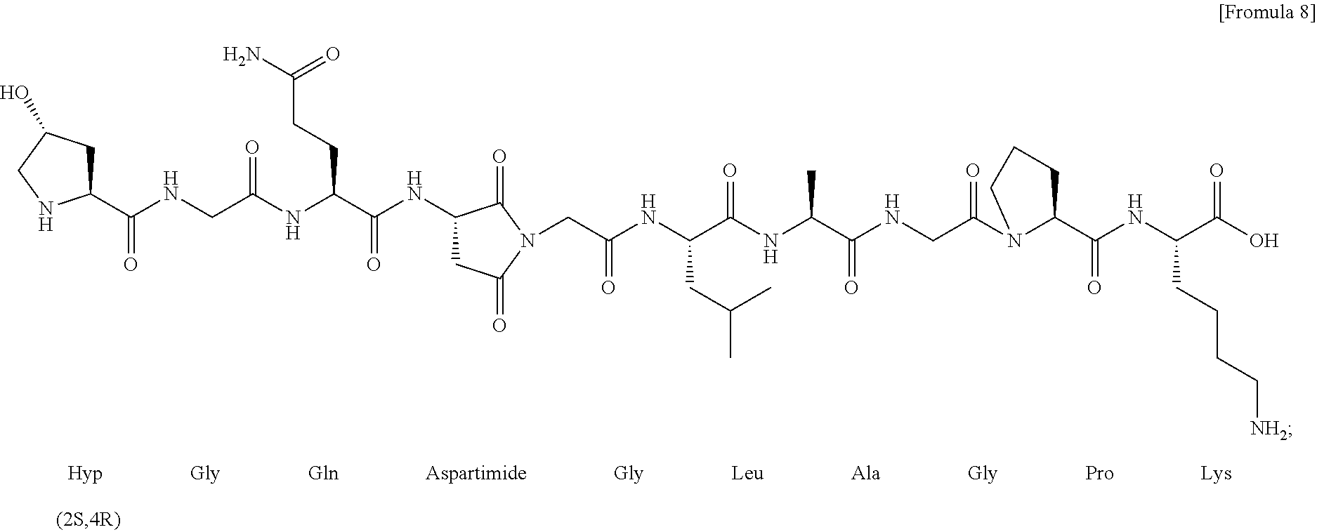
C1(C(=O)NCC(=O)NC(C(NC2CC(=O)N(CC(=O)NC(CC(C)C)C(NC(C(=O)NCC(N3C(C(=O)NC(C(=O)O)CCCC[NH2])CCC3)=O)C)=O)C2=O)=O)CCC(N)=O)CC(O)CN1
